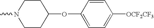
CN1CCC(OC2=CC=C([OCF2CF3])C=C2)CC1
